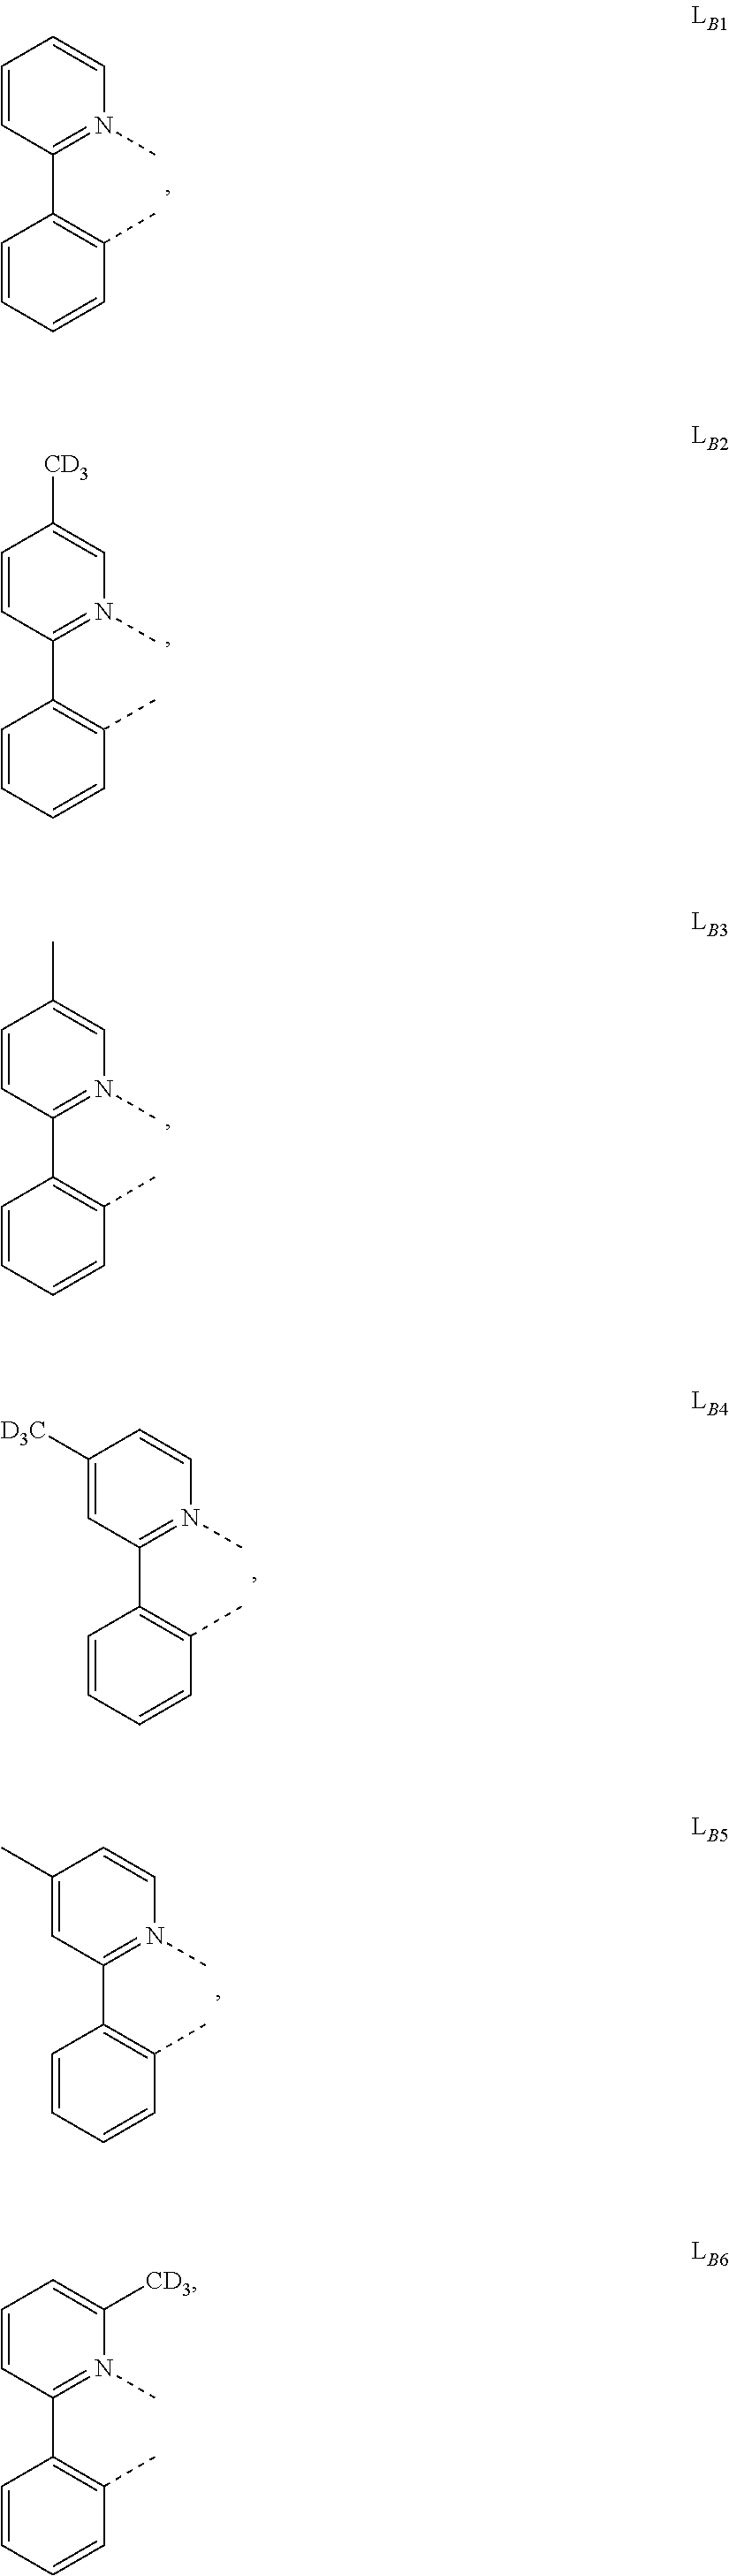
C1=CC=CC(C)=C1C1=N(C)C=CC=C1.C1=CC=CC(C)=C1C1=N(C)C=C([CD3])C=C1.C1=CC=CC(C)=C1C1=N(C)C=C(C)C=C1.C1=CC=CC(C)=C1C1=N(C)C=CC([D3C])=C1.C1=CC=CC(C)=C1C1=N(C)C=CC(C)=C1.C1=CC=CC(C)=C1C1=N(C)C([CD3])=CC=C1
